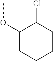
C1(OC)CCCCC1Cl
